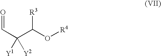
O=CC(C(O[R4])[R3])([Y1])[Y2]
